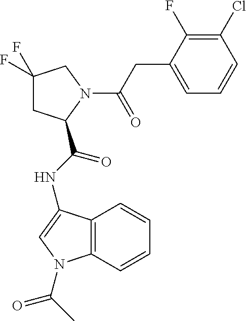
C1(F)(F)CC(C(NC2=CN(C(C)=O)C3=C2C=CC=C3)=O)N(C(CC2=CC=CC(Cl)=C2F)=O)C1
